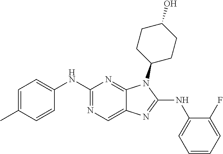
C1(NC2=CC=CC=C2F)=NC2=CN=C(NC3=CC=C(C)C=C3)N=C2N1C1CCC(O)CC1
